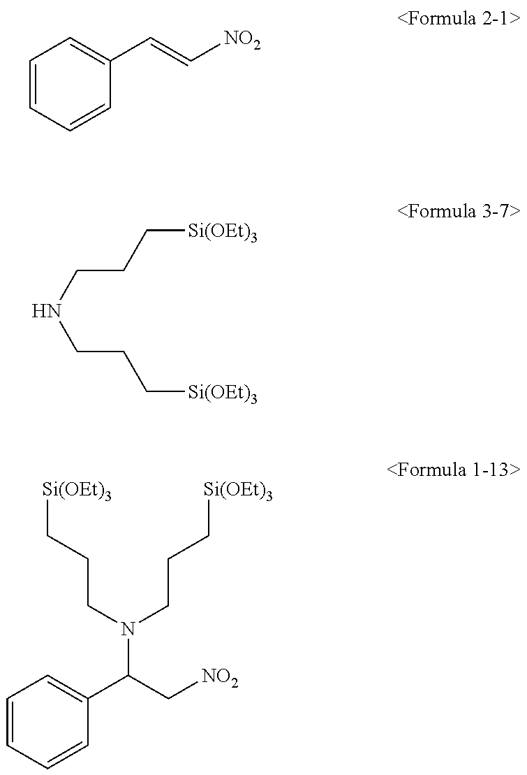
C1=CC=CC(C=C[NO2])=C1.C(NCCC[Si(OEt)3])CC[Si(OEt)3].N(C(C[NO2])C1=CC=CC=C1)(CCC[Si(OEt)3])CCC[Si(OEt)3]
